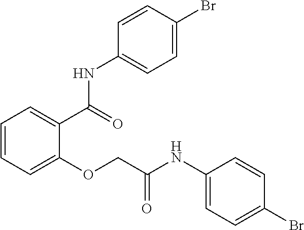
C1=CC=C(OCC(NC2=CC=C(Br)C=C2)=O)C(C(=O)NC2=CC=C(Br)C=C2)=C1
